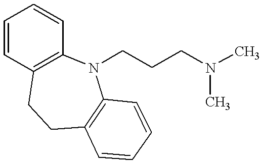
C1=CC2=C(C=C1)N(CCCN(C)C)C1=C(CC2)C=CC=C1
